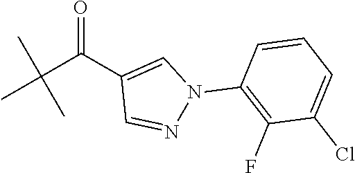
C(C(C1=CN(C2=C(F)C(Cl)=CC=C2)N=C1)=O)(C)(C)C
